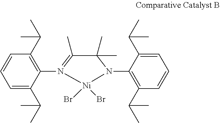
CC1=N(C2=C(C(C)C)C=CC=C2C(C)C)[Ni](Br)(Br)N(C2=C(C(C)C)C=CC=C2C(C)C)C1(C)C
